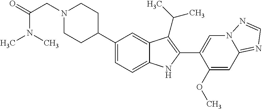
N1(CC(=O)N(C)C)CCC(C2=CC=C3C(=C2)C(C(C)C)=C(C2=CN4C(=NC=N4)C=C2OC)N3)CC1
